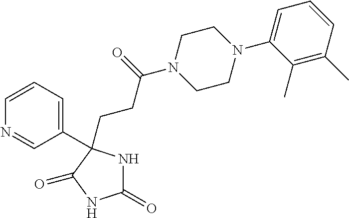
C1(=O)NC(CCC(N2CCN(C3=CC=CC(C)=C3C)CC2)=O)(C2=CC=CN=C2)C(=O)N1
